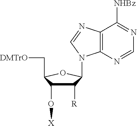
C1([R])C(O[X])C(C[DMTrO])OC1N1C2=C(N=C1)C([NHBz])=NC=N2
